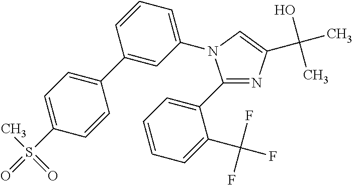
C1(C2=CC=CC=C2C(F)(F)F)=NC(C(O)(C)C)=CN1C1=CC=CC(C2=CC=C(S(=O)(=O)C)C=C2)=C1
